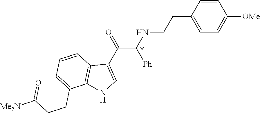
C1=CC(CCNC(C(C2=CNC3=C2C=CC=C3CCC([Me2N])=O)=O)[Ph])=CC=C1[OMe]
